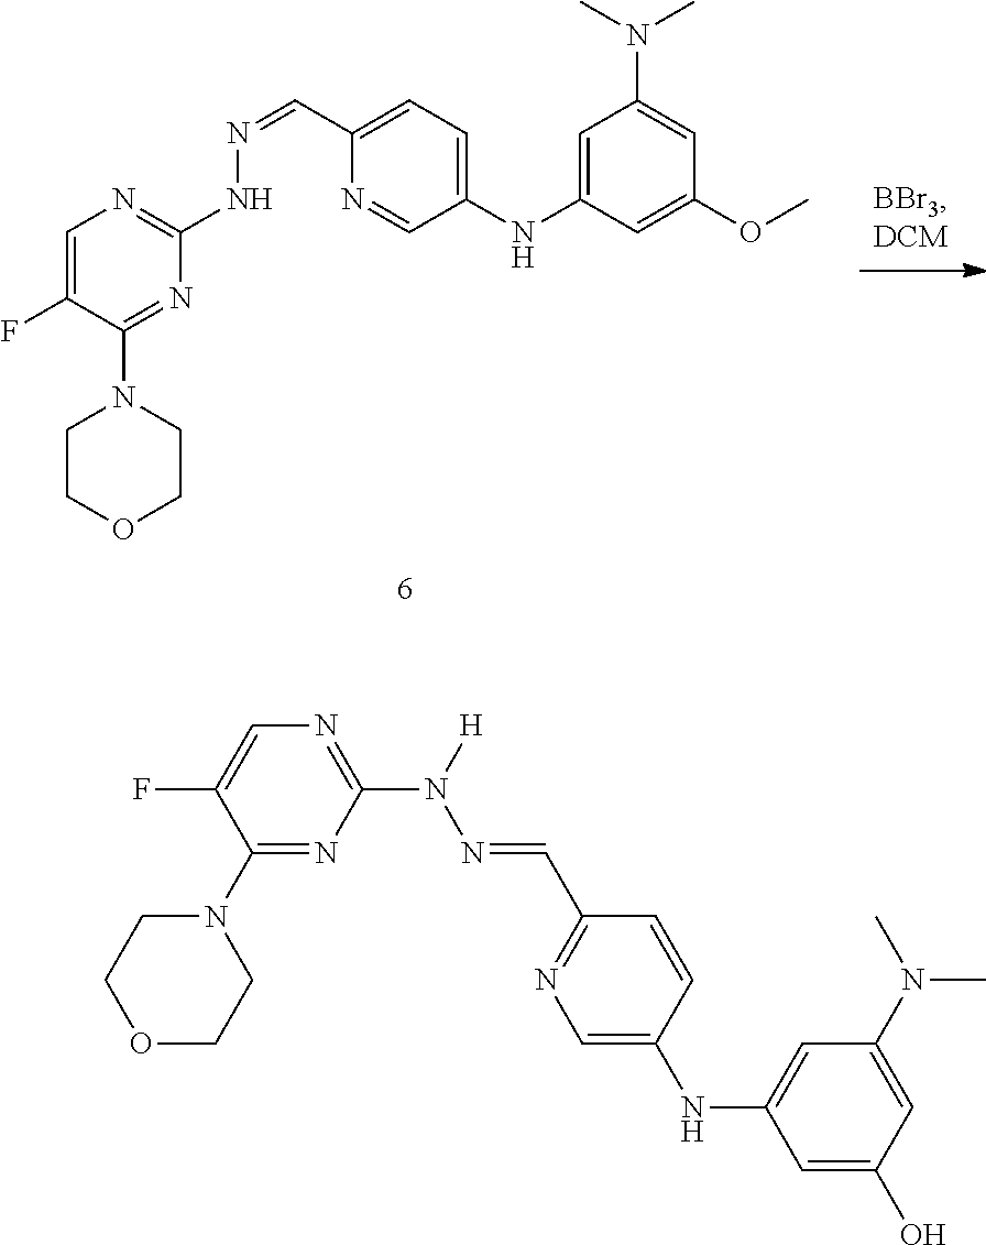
C1=C(NC2=CC=C(C=NNC3=NC=C(F)C(N4CCOCC4)=N3)N=C2)C=C(OC)C=C1N(C)C.C1(N2CCOCC2)=NC(N([H])N=CC2=NC=C(NC3=CC(N(C)C)=CC(O)=C3)C=C2)=NC=C1F
